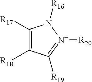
C1([R17])=C([R18])C([R19])=[N+]([R20])N1[R16]
